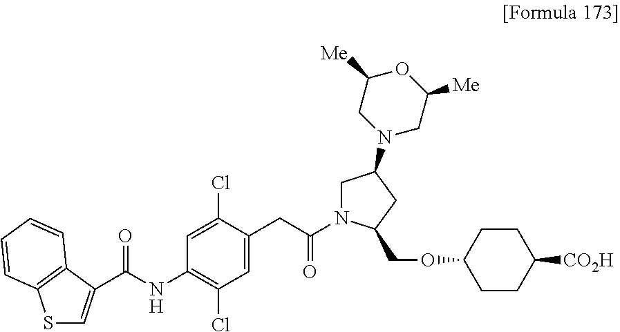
C(NC1=C(Cl)C=C(CC(=O)N2CC(N3CC([Me])OC([Me])C3)CC2COC2CCC([CO2H])CC2)C(Cl)=C1)(=O)C1=CSC2=C1C=CC=C2
